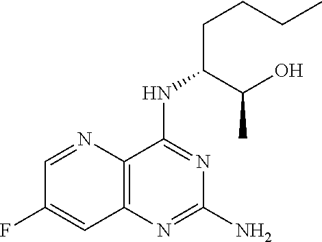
C1=NC2=C(C=C1F)N=C(N)N=C2NC(C(O)C)CCCC
